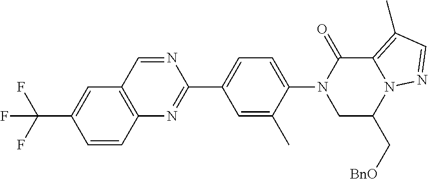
N1(C2=CC=C(C3=NC4=C(C=C(C(F)(F)F)C=C4)C=N3)C=C2C)CC(C[BnO])N2C(=C(C)C=N2)C1=O
